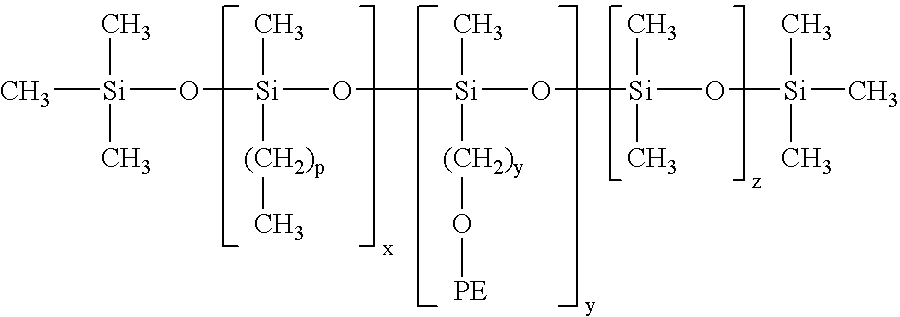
[Si](O[Si](O[Si](O[Si](O[Si](C)(C)C)(C)C)([(CH2)y]O[PE])C)([(CH2)p]C)C)(C)(C)C
